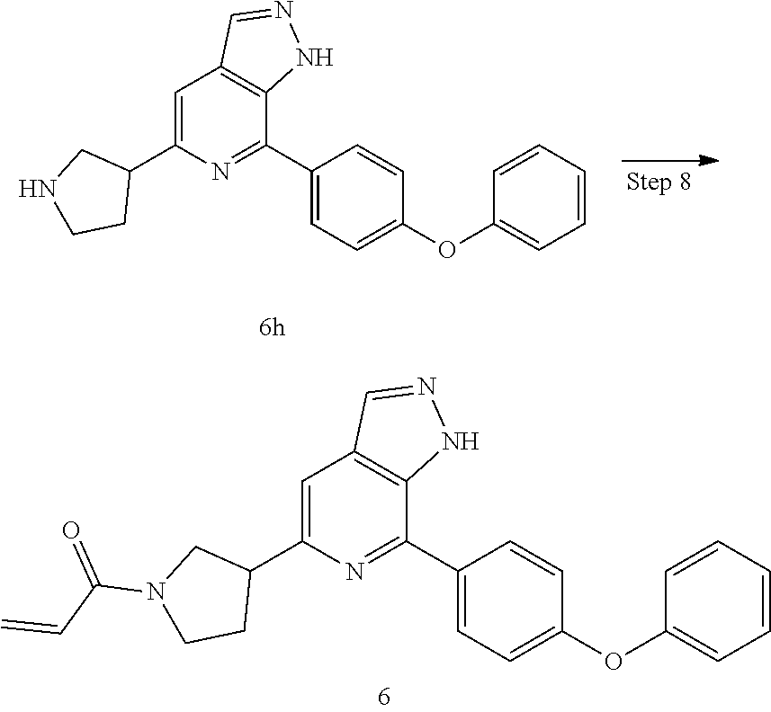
C1(C2CNCC2)=CC2=C(C(C3=CC=C(OC4=CC=CC=C4)C=C3)=N1)NN=C2.C1(C2=CC3=C(C(C4=CC=C(OC5=CC=CC=C5)C=C4)=N2)NN=C3)CN(C(C=C)=O)CC1
